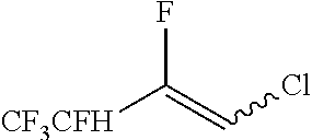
FC(=CCl)[CF3CFH]
